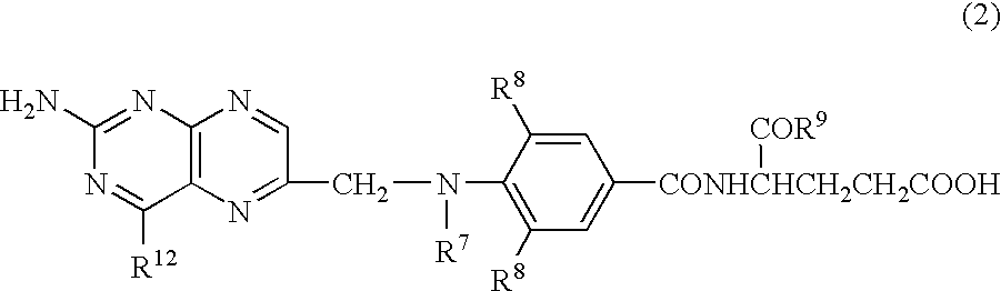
C12=C(N=C(CN(C3=C([R8])C=C([CONHCHCH2CH2COOH][COR9])C=C3[R8])[R7])C=N1)C([R12])=NC(N)=N2
